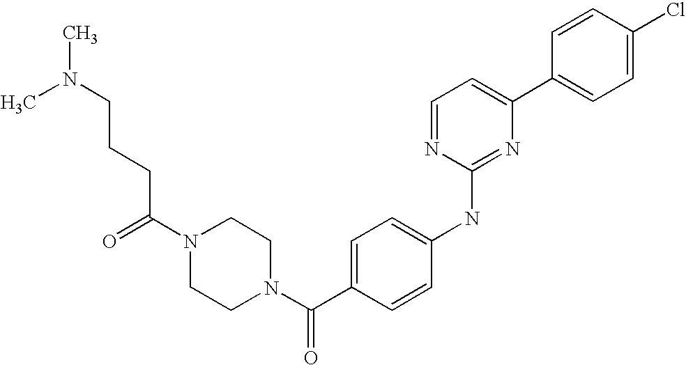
C(N1CCN(C(C2=CC=C(NC3=NC(C4=CC=C(Cl)C=C4)=CC=N3)C=C2)=O)CC1)(CCCN(C)C)=O
